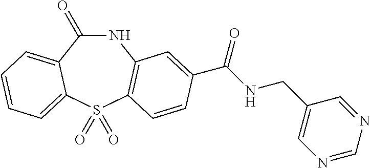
C1(=O)NC2=C(S(=O)(=O)C3=CC=CC=C13)C=CC(C(NCC1=CN=CN=C1)=O)=C2
